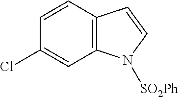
C1=CC2=C(C=C1Cl)N([SO2Ph])C=C2
